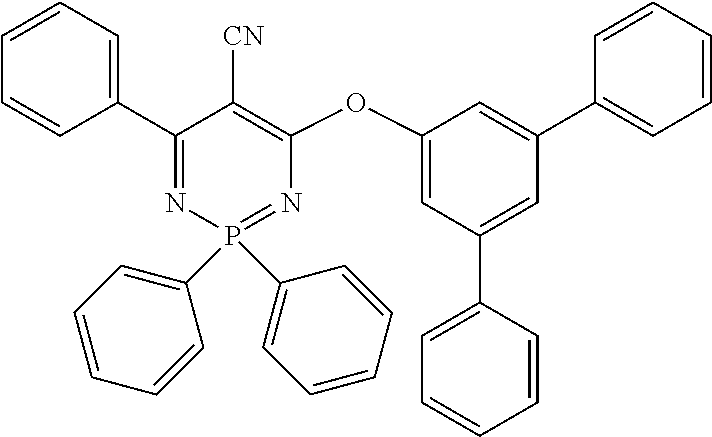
C1=CC=CC(C2=NP(C3=CC=CC=C3)(C3=CC=CC=C3)=NC(OC3=CC(C4=CC=CC=C4)=CC(C4=CC=CC=C4)=C3)=C2[CN])=C1
